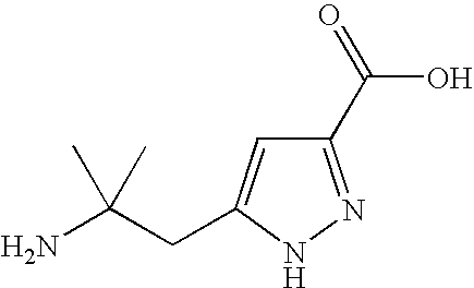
C1(C(=O)O)=NNC(CC(N)(C)C)=C1
